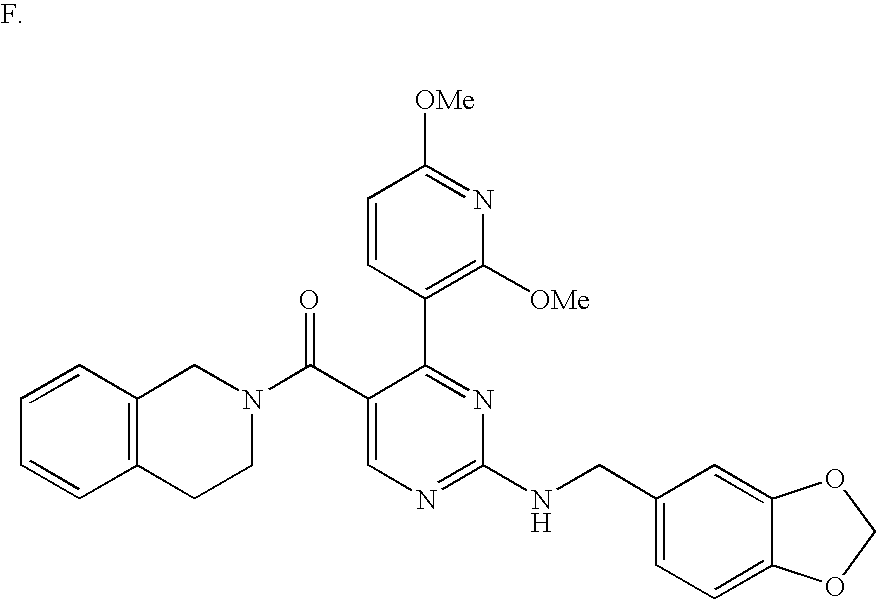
C1=CC(C2=NC(NCC3=CC=C4C(=C3)OCO4)=NC=C2C(N2CC3=C(CC2)C=CC=C3)=O)=C([OMe])N=C1[OMe]
